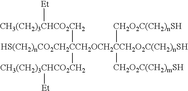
[HS(CH2)nCO2CH2CCH2OCH2CCH2O2C(CH2)nSH](C)([CH2O2C(CH2)nSH])([CH2O2C(CH2)mSH])C.[CH3(CH2)3CHCO2CH2][Et].[CH3(CH2)3CHCO2CH2][Et]
